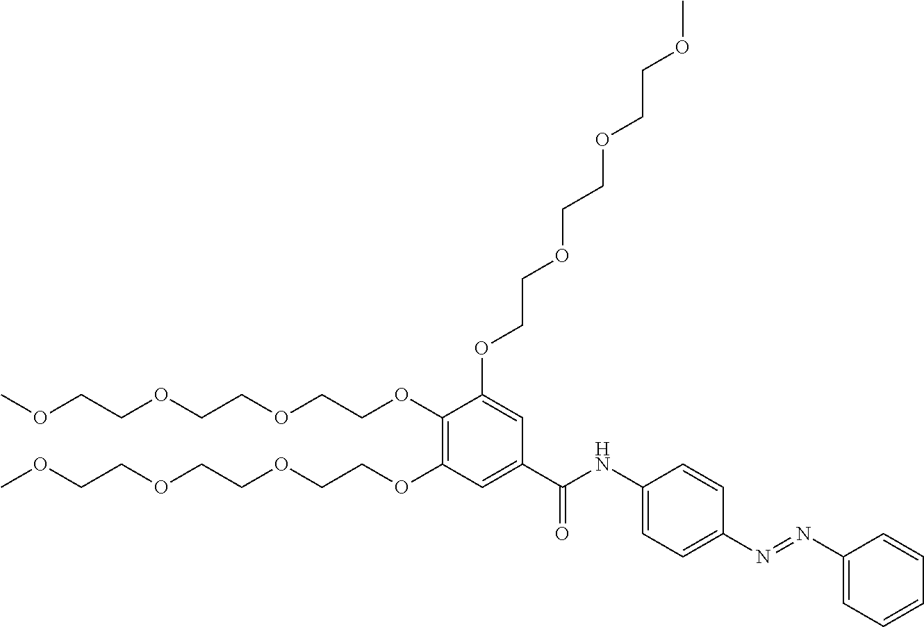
COCCOCCOCCOC1=C(OCCOCCOCCOC)C=C(C(NC2=CC=C(N=NC3=CC=CC=C3)C=C2)=O)C=C1OCCOCCOCCOC
